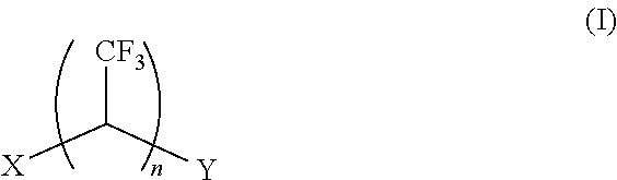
[X]C([Y])[CF3]
